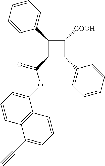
C1(C2=CC=CC=C2)C(C(=O)OC2=CC=CC3=C2C=CC=C3C#C)C(C2=CC=CC=C2)C1[COOH]
